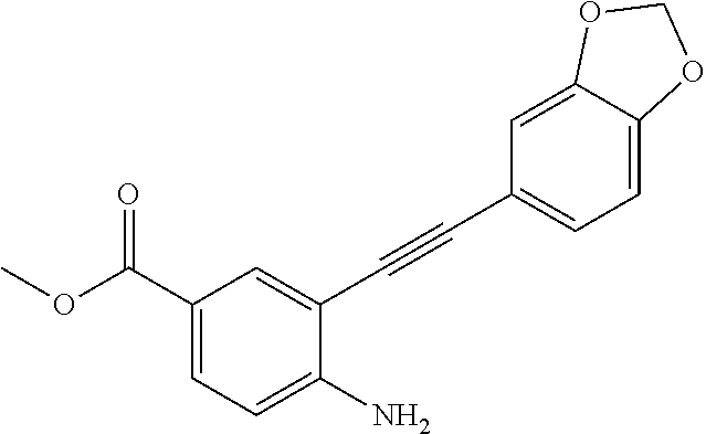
C1(C#CC2=CC(C(OC)=O)=CC=C2N)=CC=C2C(=C1)OCO2
